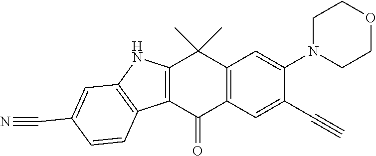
C1N(C2=CC3=C(C=C2C#C)C(=O)C2=C(C3(C)C)NC3=C2C=CC(C#N)=C3)CCOC1
